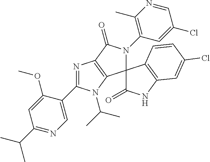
C1(C(C)C)=NC=C(C2=NC3=C(C4(N(C5=C(C)N=CC(Cl)=C5)C3=O)C(=O)NC3=C4C=CC(Cl)=C3)N2C(C)C)C(OC)=C1
